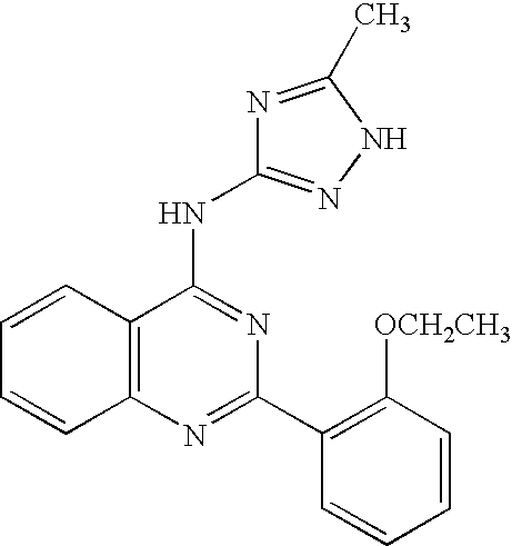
C12=C(N=C(C3=C([OCH2CH3])C=CC=C3)N=C1NC1=NNC(C)=N1)C=CC=C2
